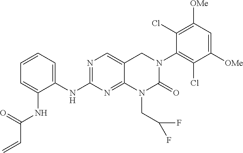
C1(Cl)=C([OMe])C=C([OMe])C(Cl)=C1N1CC2=CN=C(NC3=CC=CC=C3NC(C=C)=O)N=C2N(CC(F)F)C1=O
